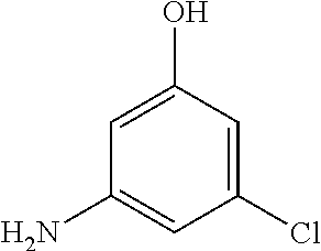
C1(Cl)=CC(O)=CC(N)=C1
